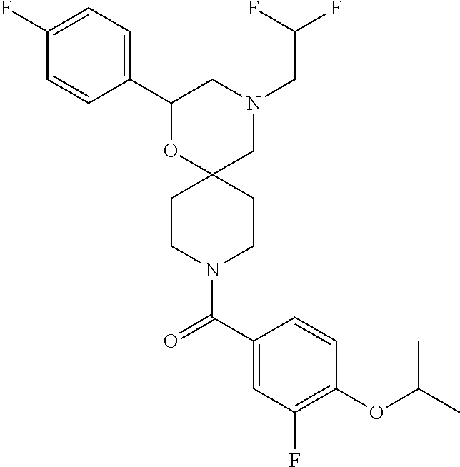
N1(CC(F)F)CC2(OC(C3=CC=C(F)C=C3)C1)CCN(C(C1=CC(F)=C(OC(C)C)C=C1)=O)CC2
